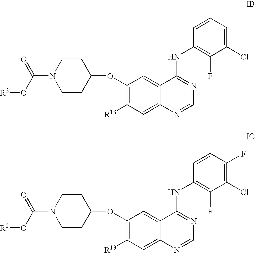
N1(C(=O)O[R2])CCC(OC2=C([R13])C=C3C(=C2)C(NC2=C(F)C(Cl)=CC=C2)=NC=N3)CC1.N1(C(=O)O[R2])CCC(OC2=C([R13])C=C3C(=C2)C(NC2=C(F)C(Cl)=C(F)C=C2)=NC=N3)CC1
